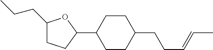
C1(CCC)CCC(C2CCC(CCC=CC)CC2)O1
